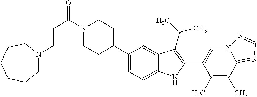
C(C(=O)N1CCC(C2=CC=C3C(=C2)C(C(C)C)=C(C2=CN4C(=NC=N4)C(C)=C2C)N3)CC1)CN1CCCCCC1
